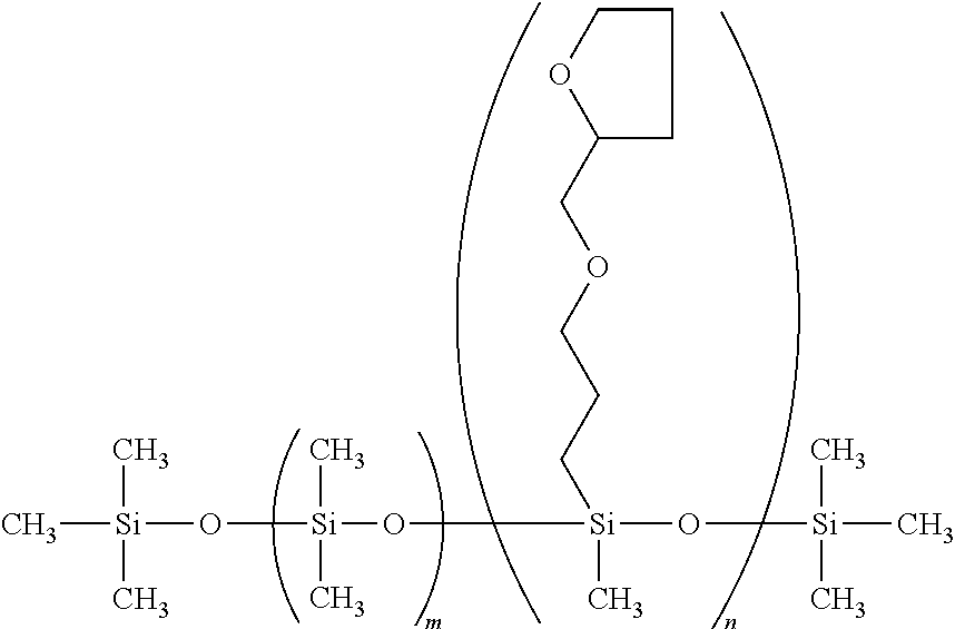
C[Si](O[Si](O[Si](O[Si](C)(C)C)(C)CCCOCC1OCCC1)(C)C)(C)C
